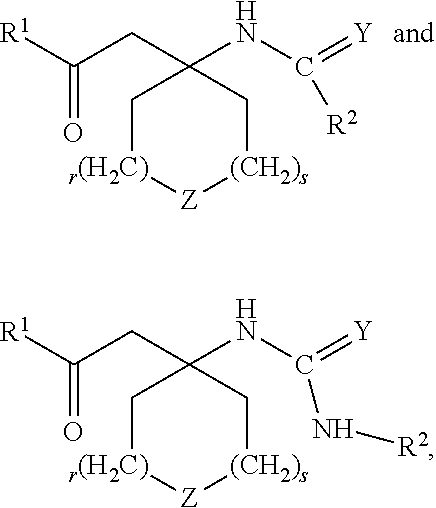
C(CC1(NC(=[Y])[R2])C[r(H2C)][Z][(CH2)s]C1)([R1])=O.C(CC1(NC(=[Y])N[R2])C[r(H2C)][Z][(CH2)s]C1)([R1])=O
